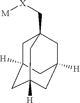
[M][X]CC12CC3([H])CC([H])(CC([H])(C1)C3)C2
